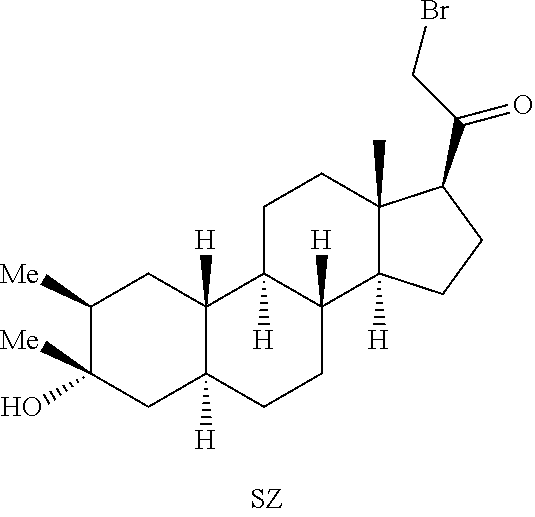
C1([Me])C(O)([Me])CC2([H])C([H])(C1)C1([H])C([H])(CC2)C2([H])C(C)(CC1)C(C(CBr)=O)CC2
